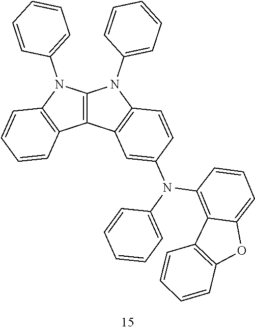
C12=C(N(C3=CC=CC=C3)C3=C1C=CC=C3)N(C1=CC=CC=C1)C1=C2C=C(N(C2=CC=CC=C2)C2=C3C(=CC=C2)OC2=C3C=CC=C2)C=C1
